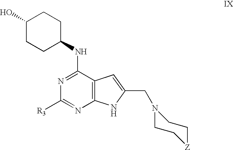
N(C1=NC([R3])=NC2=C1C=C(CN1CC[Z]CC1)N2)C1CCC(O)CC1
